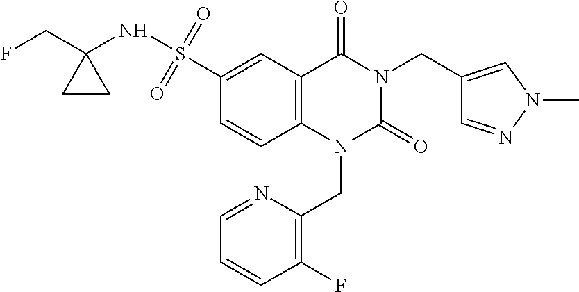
C1(F)=C(CN2C(=O)N(CC3=CN(C)N=C3)C(=O)C3=C2C=CC(S(NC2(CF)CC2)(=O)=O)=C3)N=CC=C1
